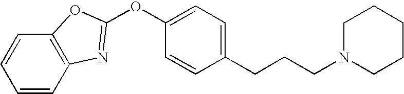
C12=C(C=CC=C1)N=C(OC1=CC=C(CCCN3CCCCC3)C=C1)O2
